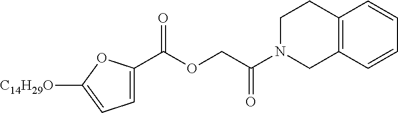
O=C(OCC(N1CCC2=C(C1)C=CC=C2)=O)C1=CC=C([C14H29O])O1
